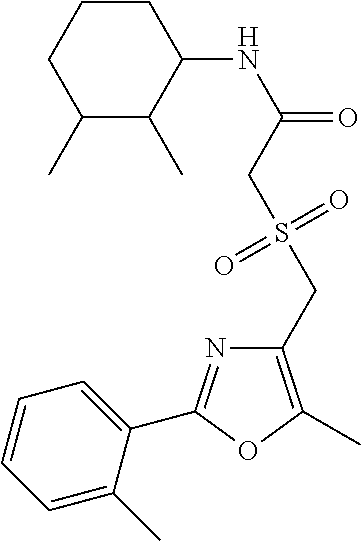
C1(C)C(C)C(NC(=O)CS(CC2=C(C)OC(C3=CC=CC=C3C)=N2)(=O)=O)CCC1
